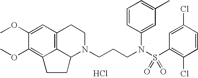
C12=C3C=C(OC)C(OC)=C1CCC2N(CCCN(S(C1=C(Cl)C=CC(Cl)=C1)(=O)=O)C1=CC(C)=CC=C1)CC3.Cl
